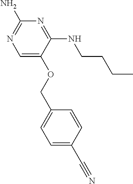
C1(N)=NC=C(OCC2=CC=C(C#N)C=C2)C(NCCCC)=N1
